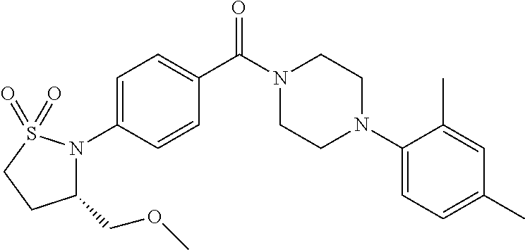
C1=C(N2C(COC)CCS2(=O)=O)C=CC(C(N2CCN(C3=CC=C(C)C=C3C)CC2)=O)=C1
